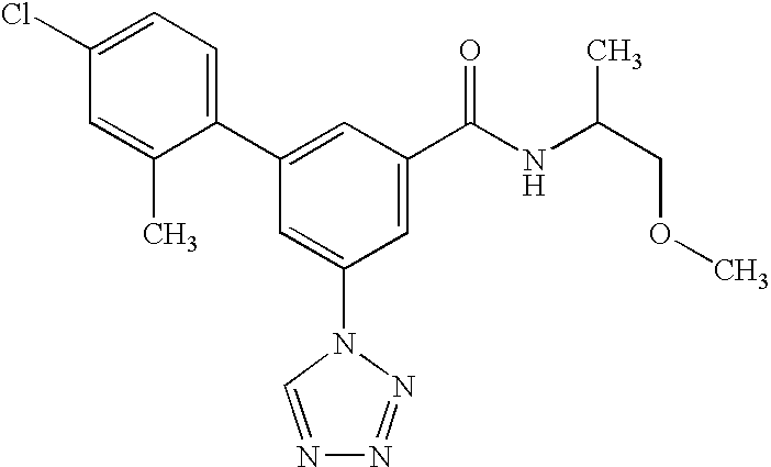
C1(C2=CC(C(NC(COC)C)=O)=CC(N3C=NN=N3)=C2)=CC=C(Cl)C=C1C
